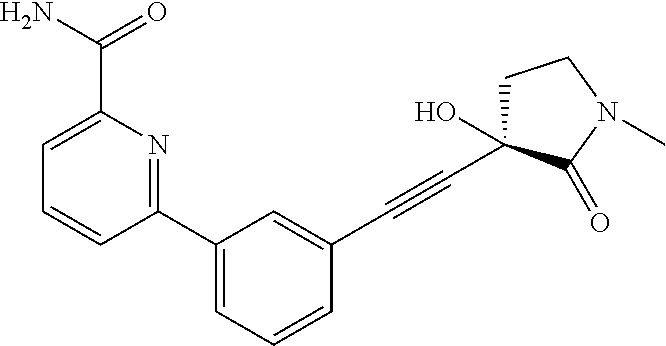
C1=C(C(N)=O)N=C(C2=CC=CC(C#CC3(O)CCN(C)C3=O)=C2)C=C1
